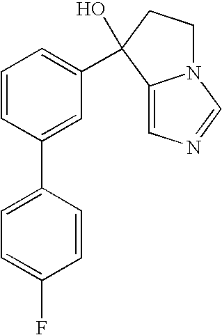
C12=CN=CN1CCC2(C1=CC=CC(C2=CC=C(F)C=C2)=C1)O
